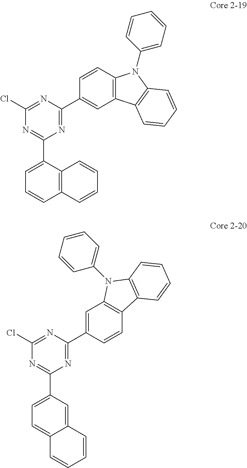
N1=C(C2=CC=CC3=C2C=CC=C3)N=C(C2=CC3=C(C=C2)N(C2=CC=CC=C2)C2=C3C=CC=C2)N=C1Cl.N1=C(C2=CC=C3C(=C2)C=CC=C3)N=C(C2=CC3=C(C4=C(N3C3=CC=CC=C3)C=CC=C4)C=C2)N=C1Cl
